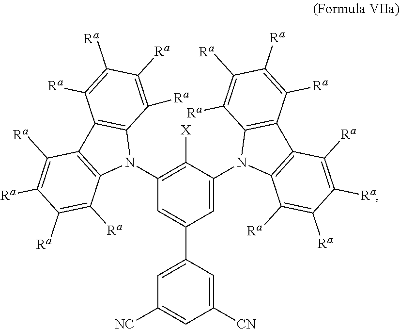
C1(N2C3=C(C4=C2C([Ra])=C([Ra])C([Ra])=C4[Ra])C([Ra])=C([Ra])C([Ra])=C3[Ra])=C([X])C(N2C3=C(C4=C2C([Ra])=C([Ra])C([Ra])=C4[Ra])C([Ra])=C([Ra])C([Ra])=C3[Ra])=CC(C2=CC([NC])=CC([CN])=C2)=C1
